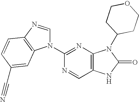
C12=C(N=C(N3C=NC4=C3C=C(C#N)C=C4)N=C1)N(C1CCOCC1)C(=O)N2
